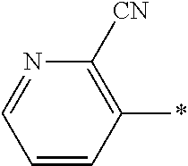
C1([CN])=C(*)C=CC=N1
